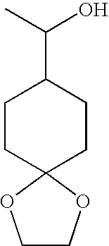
C1CC2(CCC1C(O)C)OCCO2
